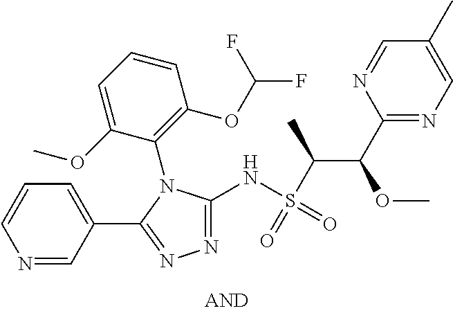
N1=C(NS(=O)(C(C)C(OC)C2=NC=C(C)C=N2)=O)N(C2=C(OC(F)F)C=CC=C2OC)C(C2=CC=CN=C2)=N1
